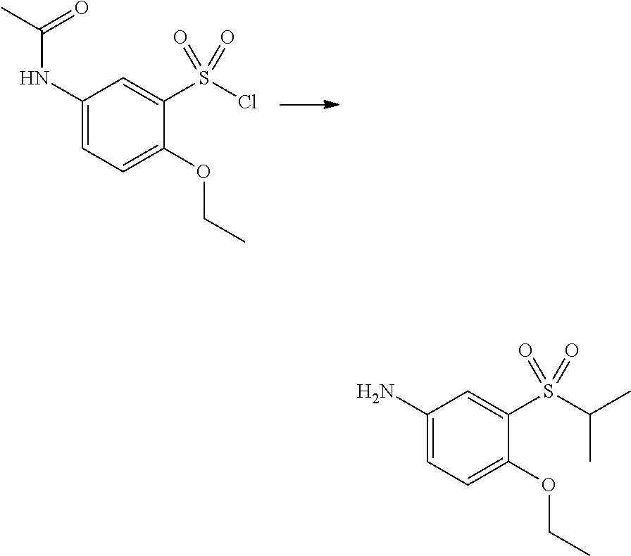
C1(NC(C)=O)=CC=C(OCC)C(S(Cl)(=O)=O)=C1.C1(N)=CC=C(OCC)C(S(C(C)C)(=O)=O)=C1
